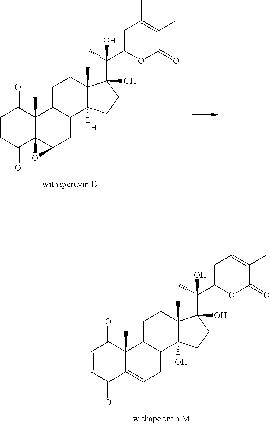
C1=CC(=O)C2=CCC3C(C2(C)C1=O)CCC1(C)C3(O)CCC1(C(C)(C1OC(=O)C(C)=C(C)C1)O)O.C1=CC(=O)C23C(C)(C1=O)C1C(CC2O3)C2(O)C(C)(CC1)C(C(C)(C1OC(=O)C(C)=C(C)C1)O)(O)CC2
